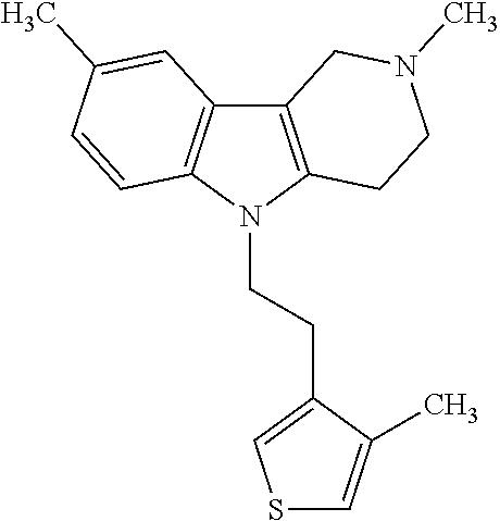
C12=C(N(CCC3=CSC=C3C)C3=C1C=C(C)C=C3)CCN(C)C2
